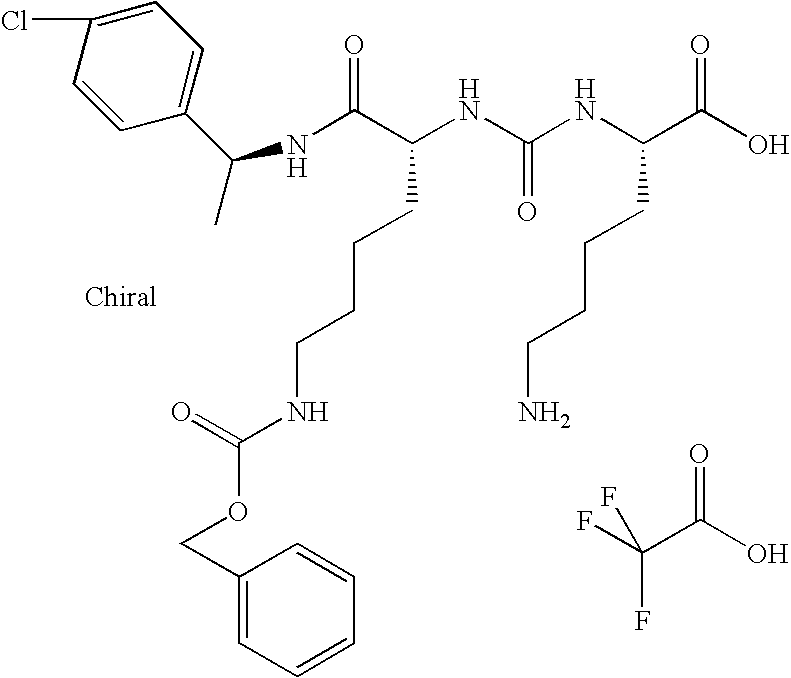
N(C(C(NC(NC(C(O)=O)CCCCN)=O)CCCCNC(OCC1=CC=CC=C1)=O)=O)C(C)C1=CC=C(Cl)C=C1.FC(C(O)=O)(F)F
